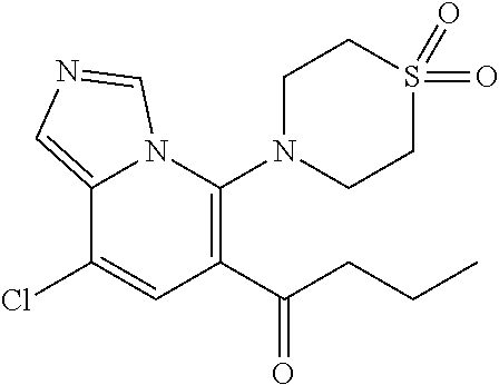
C12=CN=CN1C(N1CCS(=O)(=O)CC1)=C(C(=O)CCC)C=C2Cl
